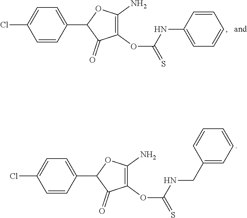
C1(C2=CC=C(Cl)C=C2)C(=O)C(OC(NCC2=CC=CC=C2)=S)=C(N)O1.C1(C2=CC=C(Cl)C=C2)C(=O)C(OC(NC2=CC=CC=C2)=S)=C(N)O1
